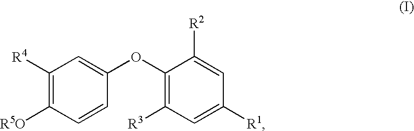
C1([R4])=C([R5O])C=CC(OC2=C([R3])C=C([R1])C=C2[R2])=C1
